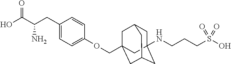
C1C2(NCCCS(O)(=O)=O)CC3CC(COC4=CC=C(CC(C(O)=O)N)C=C4)(CC1C3)C2
